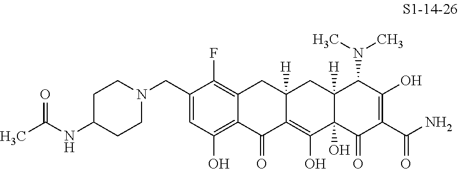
N1(CC2=CC(O)=C3C(=C2F)CC2([H])C(=C(O)C4(O)C([H])(C2)C(N(C)C)C(O)=C(C(=O)N)C4=O)C3=O)CCC(NC(C)=O)CC1
